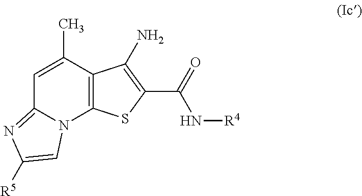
C1=C(C)C2=C(N3C1=NC([R5])=C3)SC(C(=O)N[R4])=C2N
